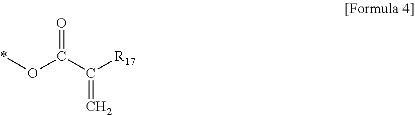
*OC(C([R17])=C)=O
